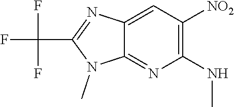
C12=CC([NO2])=C(NC)N=C1N(C)C(C(F)(F)F)=N2
